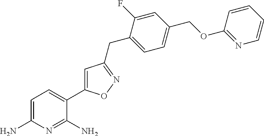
C1=C(N)N=C(N)C(C2=CC(CC3=CC=C(COC4=NC=CC=C4)C=C3F)=NO2)=C1
